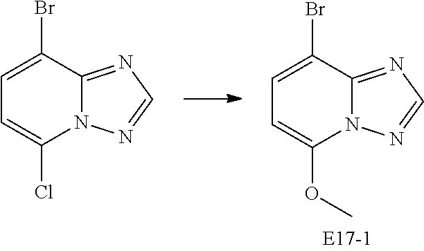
N1=CN=C2C(Br)=CC=C(OC)N12.C12=NC=NN1C(Cl)=CC=C2Br
